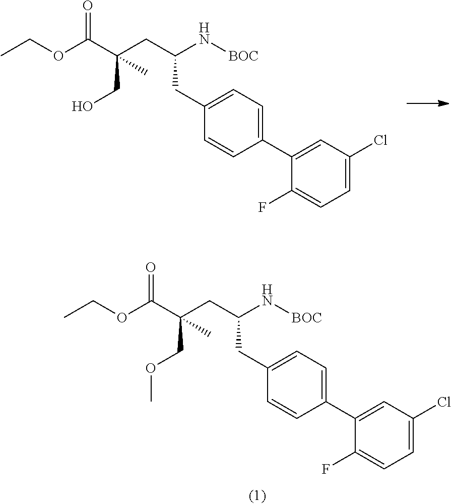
C1(F)=CC=C(Cl)C=C1C1=CC=C(CC(CC(C(OCC)=O)(CO)C)N[BOC])C=C1.C1(F)=CC=C(Cl)C=C1C1=CC=C(CC(CC(C(OCC)=O)(COC)C)N[BOC])C=C1
